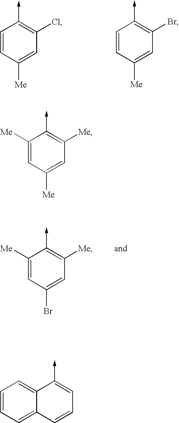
C1=C(->C)C2=CC=CC=C2C=C1.C1=CC([Me])=CC(Br)=C1->C.C1=CC([Me])=CC(Cl)=C1->C.C1([Me])=CC(Br)=CC([Me])=C1->C.C1([Me])=CC([Me])=CC([Me])=C1->C
